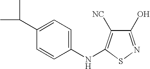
C1(O)=NSC(NC2=CC=C(C(C)C)C=C2)=C1[NC]
